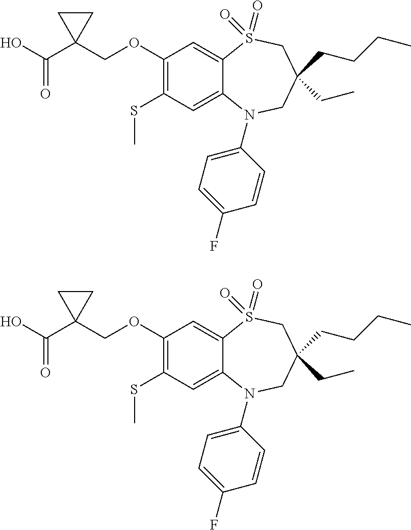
C1=C(F)C=CC(N2C3=CC(SC)=C(OCC4(C(O)=O)CC4)C=C3S(=O)(=O)CC(CCCC)(CC)C2)=C1.C1=C(F)C=CC(N2C3=CC(SC)=C(OCC4(C(O)=O)CC4)C=C3S(=O)(=O)CC(CCCC)(CC)C2)=C1
